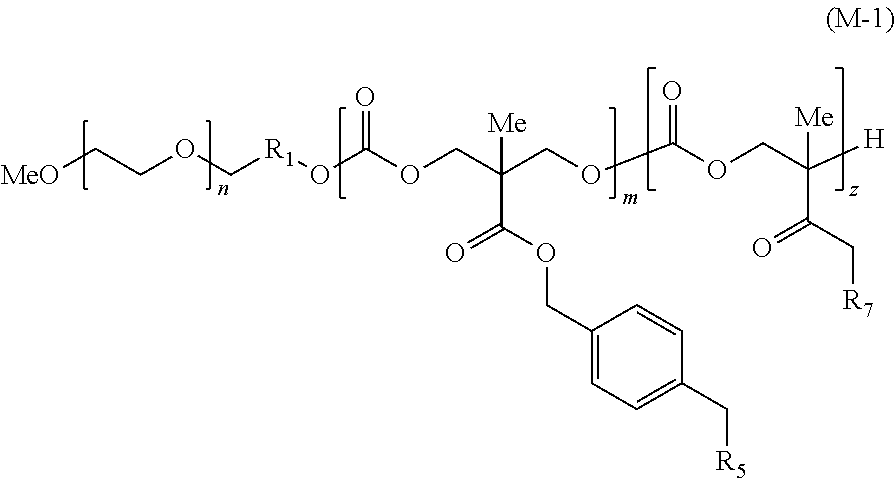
[MeO]CCOC[R1]OC(OCC(COC(OCC([H])([Me])C(C[R7])=O)=O)([Me])C(=O)OCC1=CC=C(C[R5])C=C1)=O
